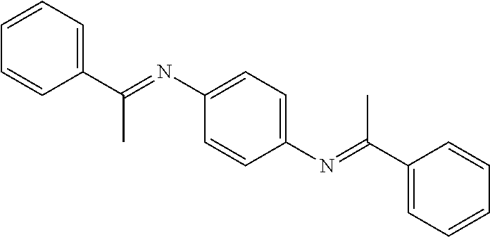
C1(C(=NC2=CC=C(N=C(C3=CC=CC=C3)C)C=C2)C)=CC=CC=C1
